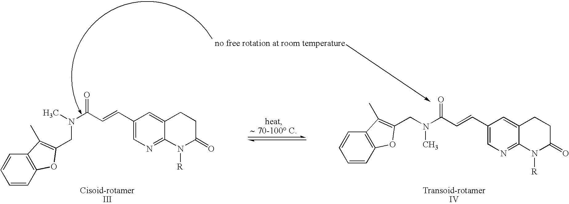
C1(C=CC(N(C)CC2=C(C)C3=C(C=CC=C3)O2)=O)=CN=C2C(=C1)CCC(=O)N2[R].C1=CC2=C(C=C1)C(C)=C(CN(C(C=CC1=CN=C3C(=C1)CCC(=O)N3[R])=O)C)O2
